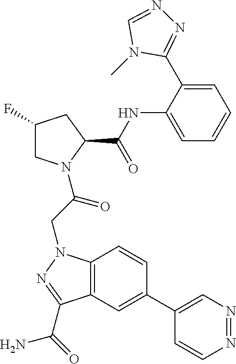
C1(F)CN(C(CN2C3=C(C=C(C4=CN=NC=C4)C=C3)C(C(N)=O)=N2)=O)C(C(NC2=CC=CC=C2C2=NN=CN2C)=O)C1
